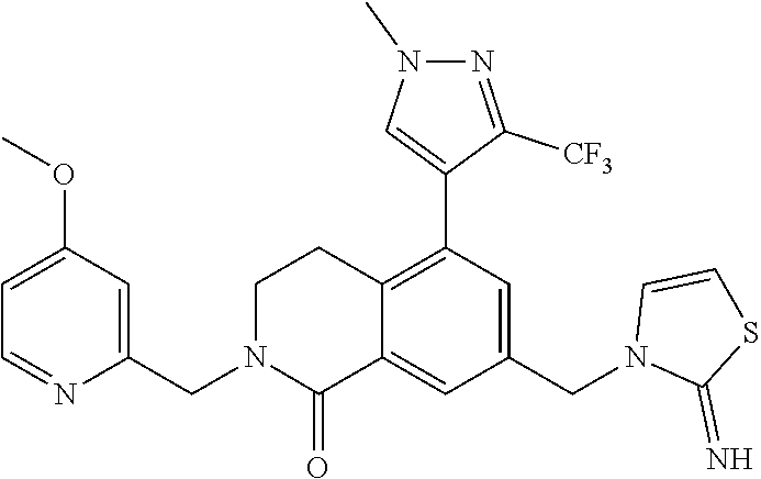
C1(OC)=CC=NC(CN2C(=O)C3=CC(CN4C(=N)SC=C4)=CC(C4=CN(C)N=C4[CF3])=C3CC2)=C1
